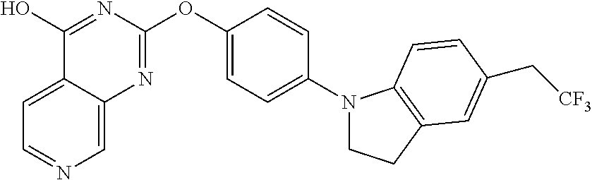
C1=C2C(=CN=C1)N=C(OC1=CC=C(N3CCC4=C3C=CC(C[CF3])=C4)C=C1)N=C2O
